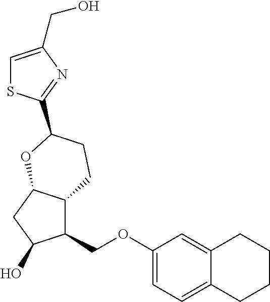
C1(COC2=CC=C3C(=C2)CCCC3)C2C(CC1O)OC(C1=NC(CO)=CS1)CC2
